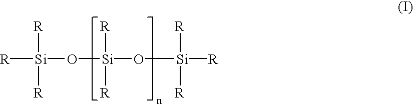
[R][Si]([R])([R])O[Si]([R])(O[Si]([R])([R])[R])[R]
